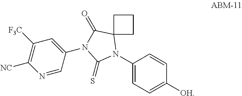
C1(N2C3(C(=O)N(C4=CC([F3C])=C([NC])N=C4)C2=S)CCC3)=CC=C([OH])C=C1
